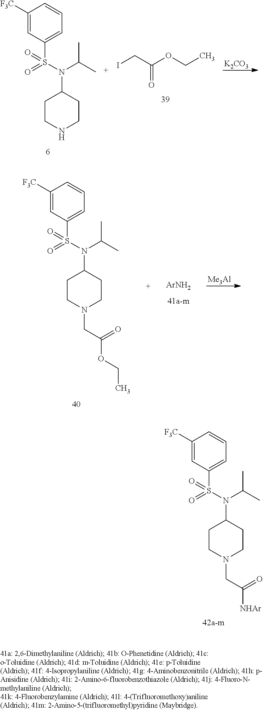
C1([F3C])=CC(S(=O)(N(C(C)C)C2CCN(CC([NHAr])=O)CC2)=O)=CC=C1.[K2CO3].C1([F3C])=CC(S(=O)(N(C(C)C)C2CCNCC2)=O)=CC=C1.ICC(OCC)=O.[Me3Al].C1([F3C])=CC(S(=O)(N(C(C)C)C2CCN(CC(OCC)=O)CC2)=O)=CC=C1.[ArNH2]
